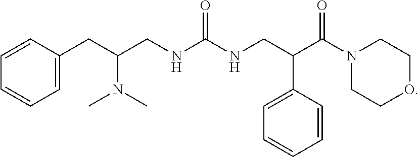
C1=CC(CC(CNC(NCC(C(N2CCOCC2)=O)C2=CC=CC=C2)=O)N(C)C)=CC=C1
